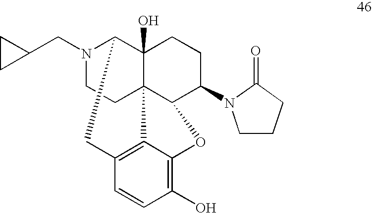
N1(CC2CC2)CCC23C4(O)C1CC1=C2C(=C(O)C=C1)OC3C(N1CCCC1=O)CC4
